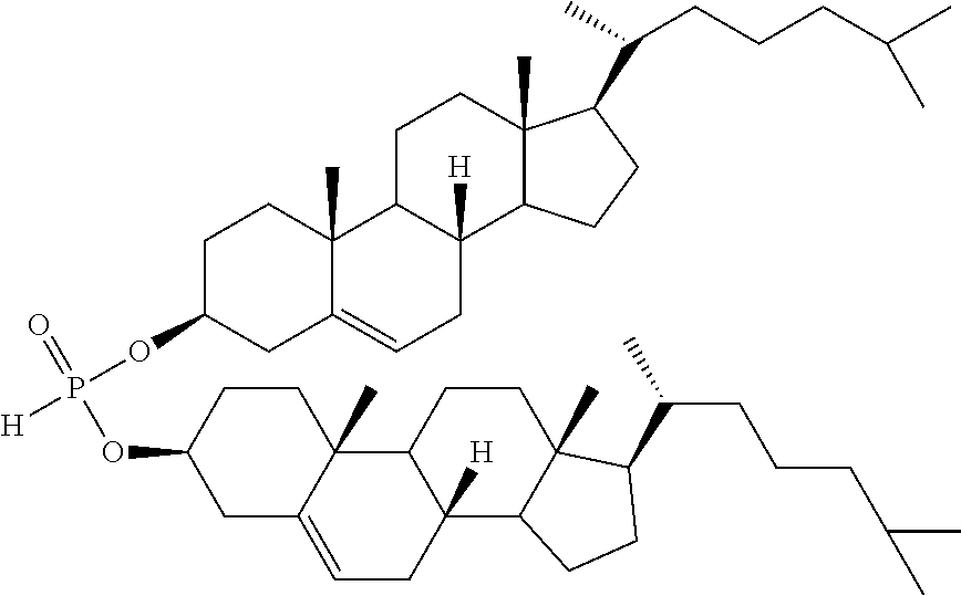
C12(C)CCC(OP(=O)(OC3CC4=CCC5([H])C(C4(C)CC3)CCC3(C)C5CCC3C(C)CCCC(C)C)[H])CC1=CCC1([H])C2CCC2(C)C1CCC2C(C)CCCC(C)C
